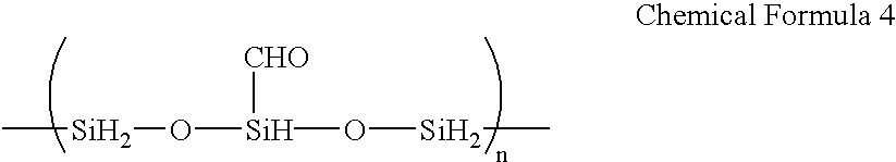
C[Si]O[Si](O[Si]C)[CHO]
